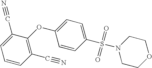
C1=CC(C#N)=C(OC2=CC=C(S(N3CCOCC3)(=O)=O)C=C2)C(C#N)=C1
